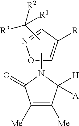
O1C=C([R])C=N1.CN1C(=O)C([Me])=C([Me])C1([H])[A].CC([R2])([R3])[R1]
